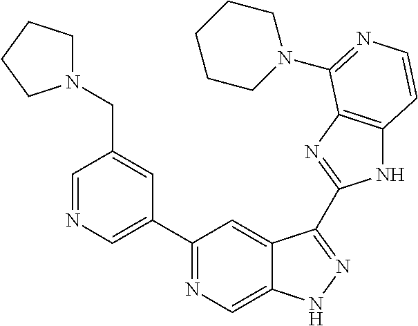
C1=NC=C(C2=NC=C3C(=C2)C(C2=NC4=C(N2)C=CN=C4N2CCCCC2)=NN3)C=C1CN1CCCC1
